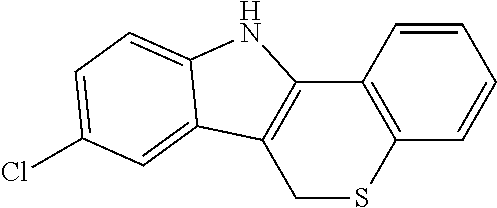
C1=CC2=C(C=C1)SCC1=C2NC2=CC=C(Cl)C=C12
